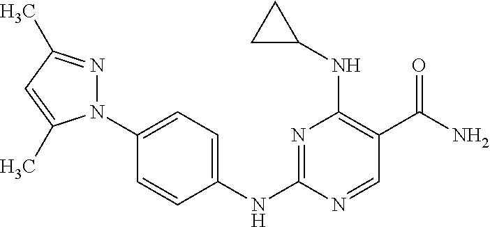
N1=C(NC2=CC=C(N3N=C(C)C=C3C)C=C2)N=CC(C(N)=O)=C1NC1CC1
